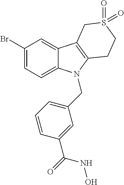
C1(Br)=CC=C2C(=C1)C1=C(N2CC2=CC=CC(C(=O)NO)=C2)CCS(=O)(=O)C1
